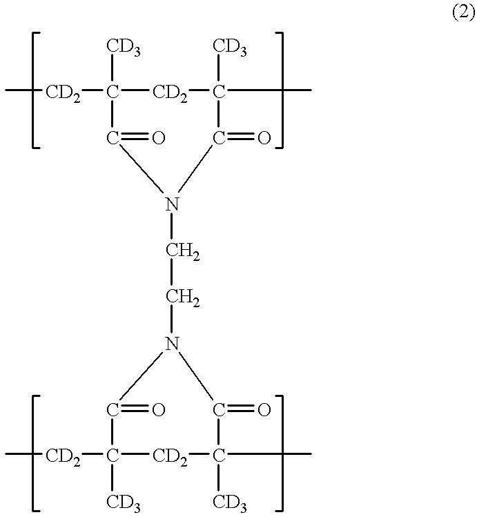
C[CD2]C1([CD3])[CD2]C([CD3])(C)C(=O)N(CCN2C(=O)C([CD2]C)([CD3])[CD2]C([CD3])(C)C2=O)C1=O
